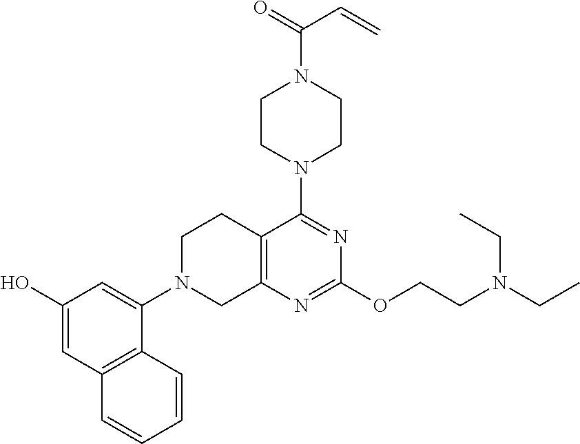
C1(O)=CC2=C(C(N3CC4=C(CC3)C(N3CCN(C(=O)C=C)CC3)=NC(OCCN(CC)CC)=N4)=C1)C=CC=C2
